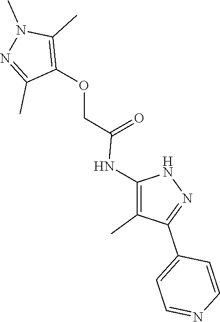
N1C(NC(=O)COC2=C(C)N(C)N=C2C)=C(C)C(C2=CC=NC=C2)=N1
